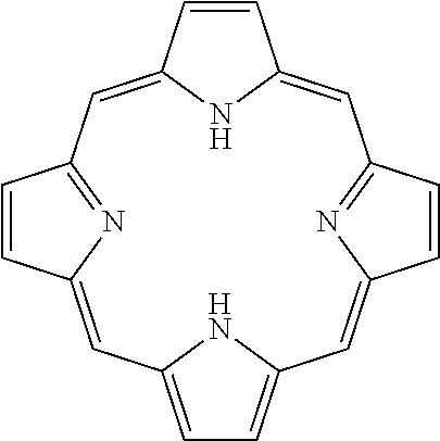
C1=CC2=CC3=NC(=CC4=CC=C(N4)C=C4C=CC(=N4)C=C1N2)C=C3
